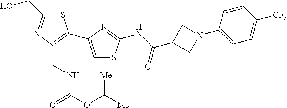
S1C(CO)=NC(CNC(OC([Me])[Me])=O)=C1C1=CSC(NC(C2CN(C3=CC=C([CF3])C=C3)C2)=O)=N1
